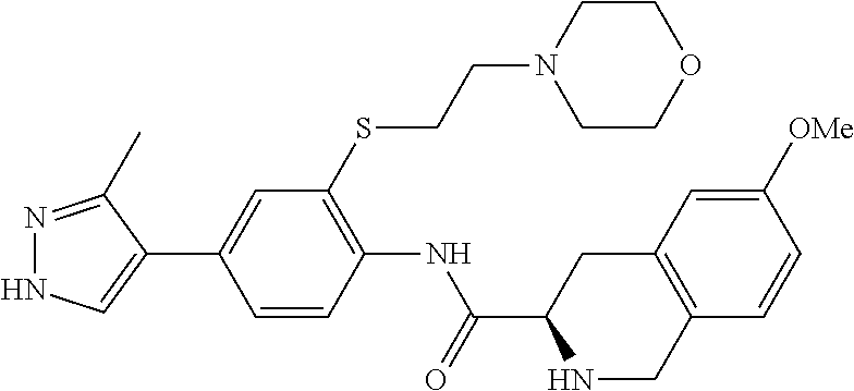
N1=C(C)C(C2=CC(SCCN3CCOCC3)=C(NC(C3NCC4=C(C3)C=C([OMe])C=C4)=O)C=C2)=CN1
